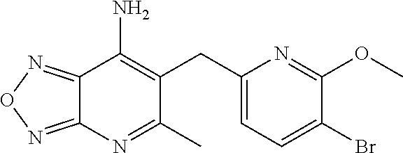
C12=NON=C1N=C(C)C(CC1=CC=C(Br)C(OC)=N1)=C2N
